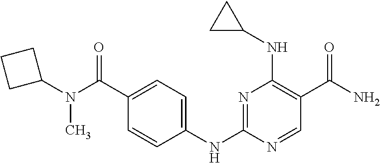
N1=C(NC2=CC=C(C(=O)N(C3CCC3)C)C=C2)N=CC(C(N)=O)=C1NC1CC1
